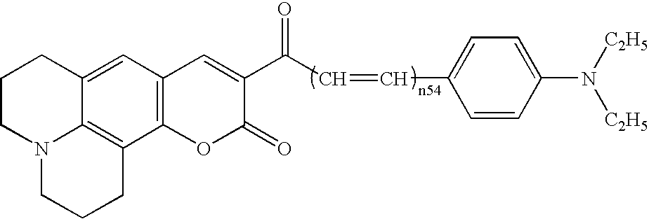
C(C(C1=CC2=C(OC1=O)C1=C3C(=C2)CCCN3CCC1)=O)=CC1=CC=C(N([C2H5])[C2H5])C=C1
